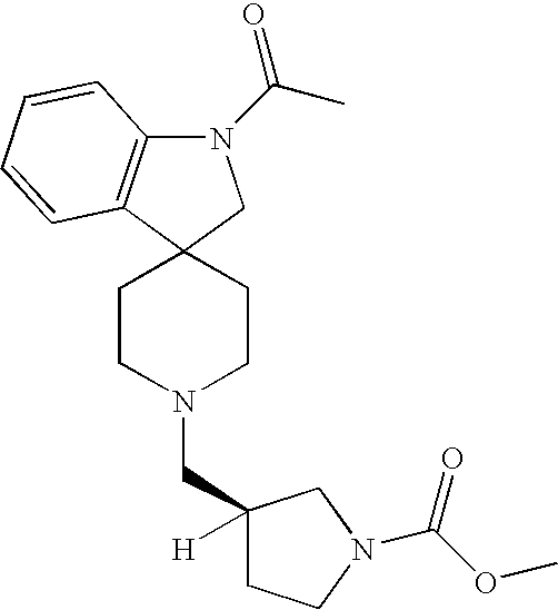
N1(C(C)=O)C2=C(C3(C1)CCN(CC1([H])CCN(C(OC)=O)C1)CC3)C=CC=C2
